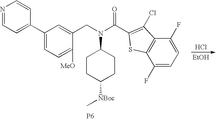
[P6].C1(C2=CC=NC=C2)=CC=C([MeO])C(CN(C2CCC([NBoc]C)CC2)C(C2=C(Cl)C3=C(C(F)=CC=C3F)S2)=O)=C1.Cl.[EtOH]
